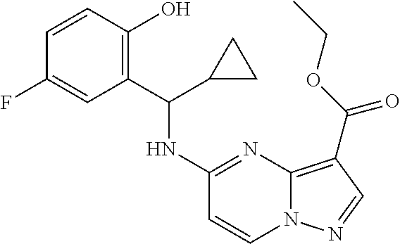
C1=CC(O)=C(C(NC2=NC3=C(C(OCC)=O)C=NN3C=C2)C2CC2)C=C1F
